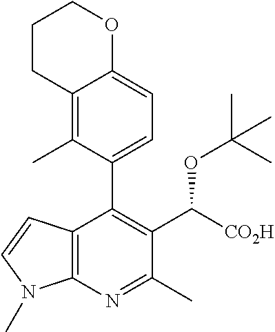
C12=C(N=C(C)C(C([CO2H])OC(C)(C)C)=C1C1=CC=C3C(=C1C)CCCO3)N(C)C=C2
